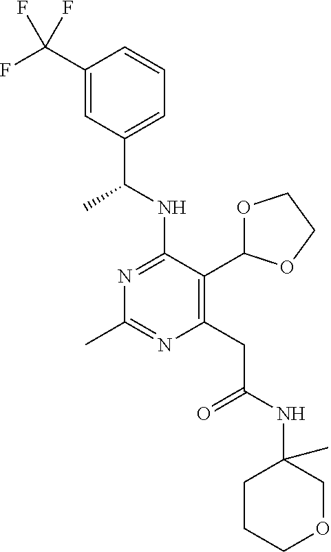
N1=C(NC(C)C2=CC=CC(C(F)(F)F)=C2)C(C2OCCO2)=C(CC(=O)NC2(C)CCCOC2)N=C1C
